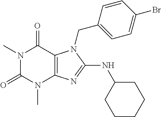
N1(C)C(=O)N(C)C2=C(C1=O)N(CC1=CC=C(Br)C=C1)C(NC1CCCCC1)=N2
